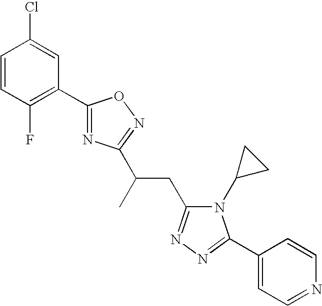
C1=CC(F)=C(C2=NC(C(CC3=NN=C(C4=CC=NC=C4)N3C3CC3)C)=NO2)C=C1Cl
